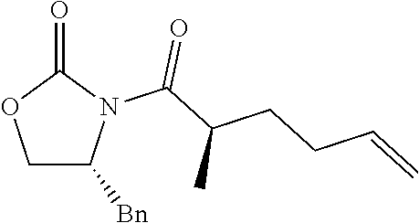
O1CC([Bn])N(C(C(CCC=C)C)=O)C1=O
